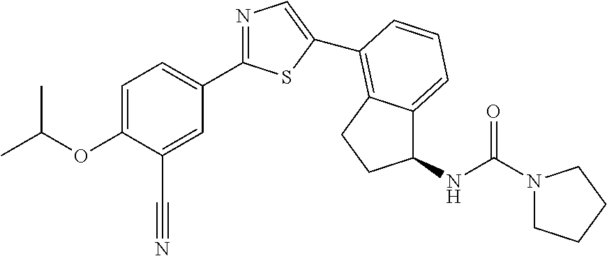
C1=C(OC(C)C)C(C#N)=CC(C2=NC=C(C3=C4C(=CC=C3)C(NC(=O)N3CCCC3)CC4)S2)=C1
